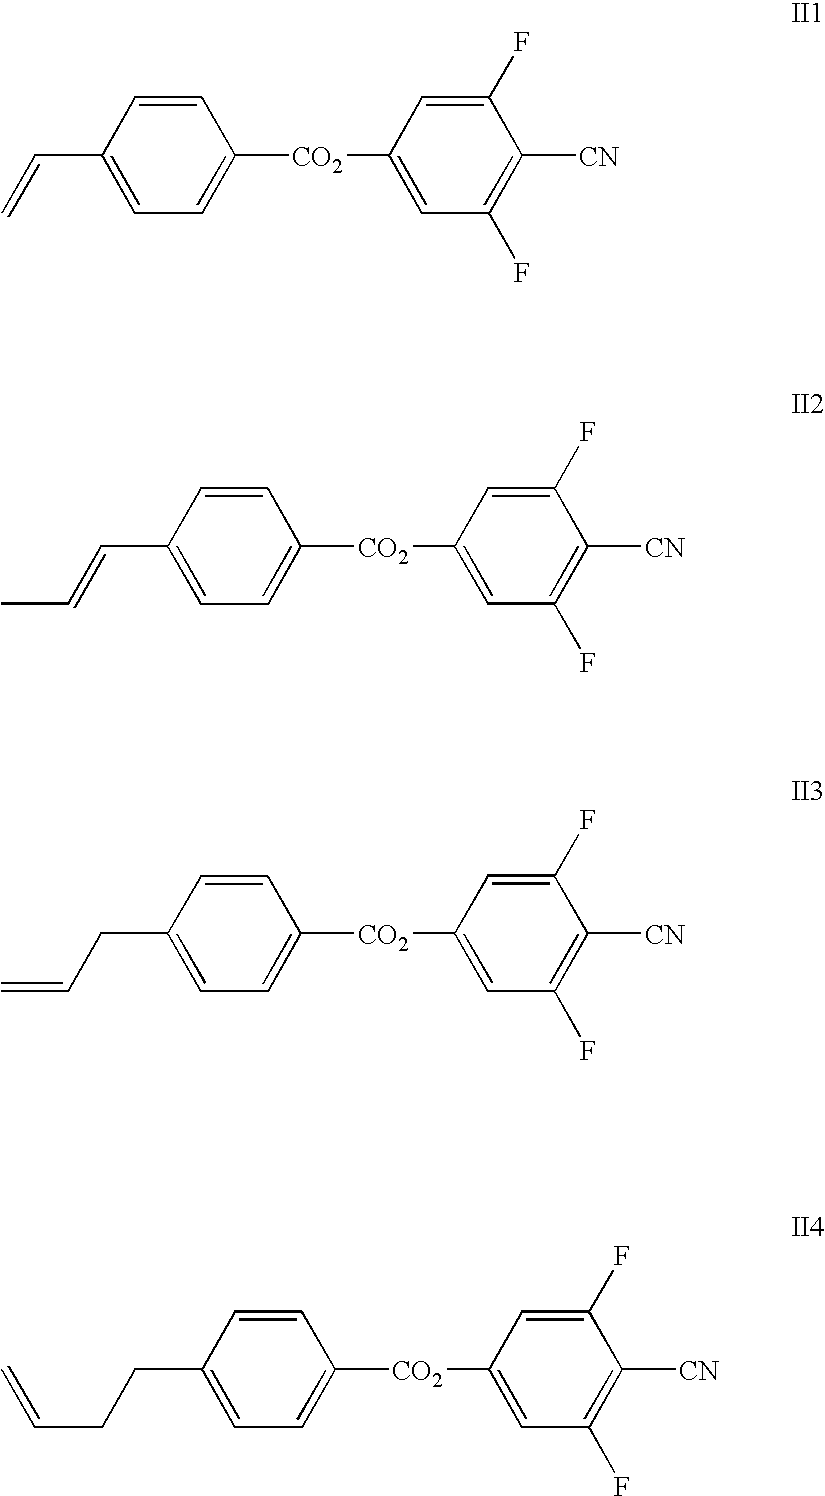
C1(C=C)=CC=C([CO2]C2=CC(F)=C([CN])C(F)=C2)C=C1.C1(C=CC)=CC=C([CO2]C2=CC(F)=C([CN])C(F)=C2)C=C1.C1(CC=C)=CC=C([CO2]C2=CC(F)=C([CN])C(F)=C2)C=C1.C1(CCC=C)=CC=C([CO2]C2=CC(F)=C([CN])C(F)=C2)C=C1
